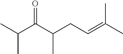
O=C(C(CC=C(C)C)C)C(C)C
